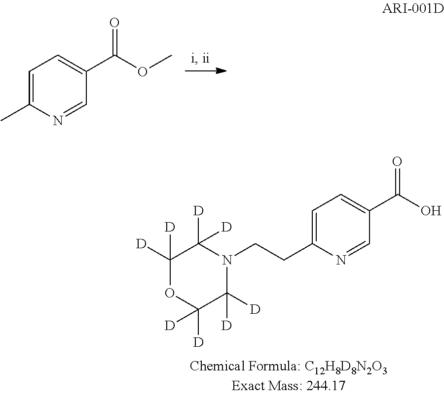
C1=C(C)N=CC(C(OC)=O)=C1.C1=C(CCN2C([D])([D])C([D])([D])OC([D])([D])C2([D])[D])N=CC(C(O)=O)=C1
